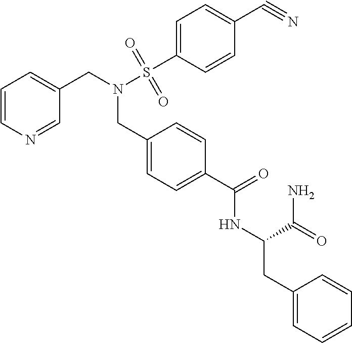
C1=CN=CC(CN(S(C2=CC=C(C#N)C=C2)(=O)=O)CC2=CC=C(C(=O)NC(C(=O)N)CC3=CC=CC=C3)C=C2)=C1
